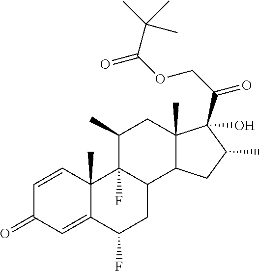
C1=CC2(C)C(=CC1=O)C(F)CC1C2(F)C(C)CC2(C)C1CC(C)C2(C(COC(=O)C(C)(C)C)=O)O
